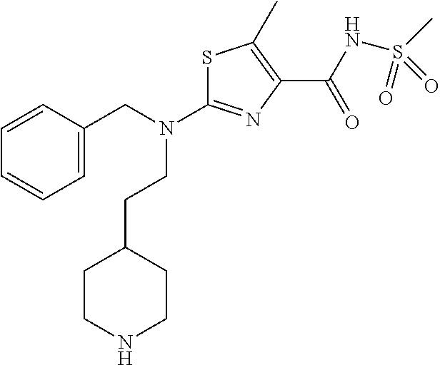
S1C(N(CC2=CC=CC=C2)CCC2CCNCC2)=NC(C(NS(C)(=O)=O)=O)=C1C
